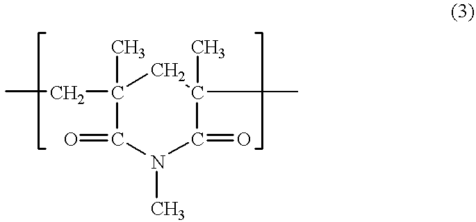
CCC1(C)C(=O)N(C)C(=O)C(C)(C)C1
